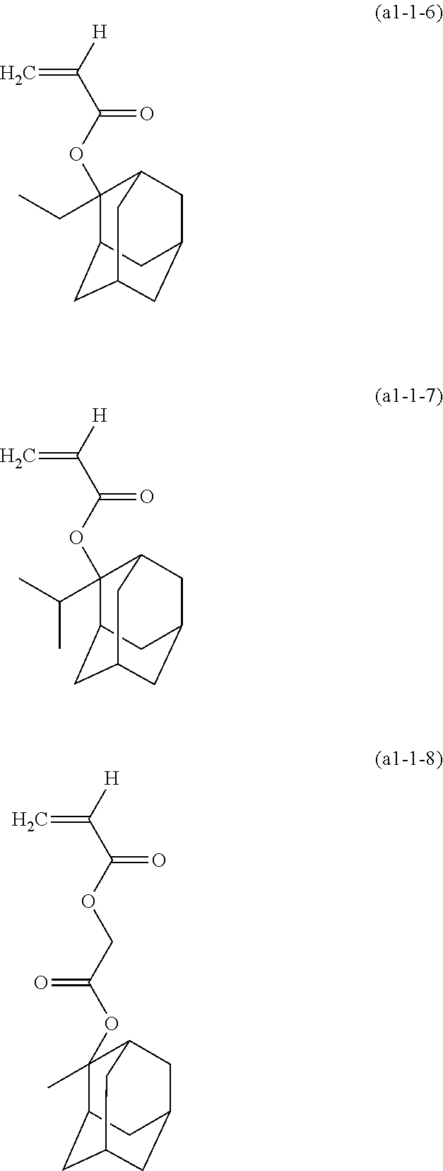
C1(OC(C([H])=C)=O)(CC)C2CC3CC(CC1C3)C2.C1(OC(C([H])=C)=O)(C(C)C)C2CC3CC(CC1C3)C2.O(C(COC(C([H])=C)=O)=O)C1(C)C2CC3CC(CC1C3)C2
